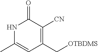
C1(C[OTBDMS])=C([CN])C(=O)NC(C)=C1
